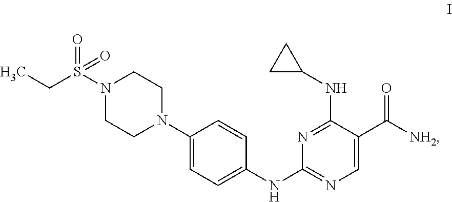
N1=C(NC2CC2)C(C([NH2])=O)=CN=C1NC1=CC=C(N2CCN(S(CC)(=O)=O)CC2)C=C1
